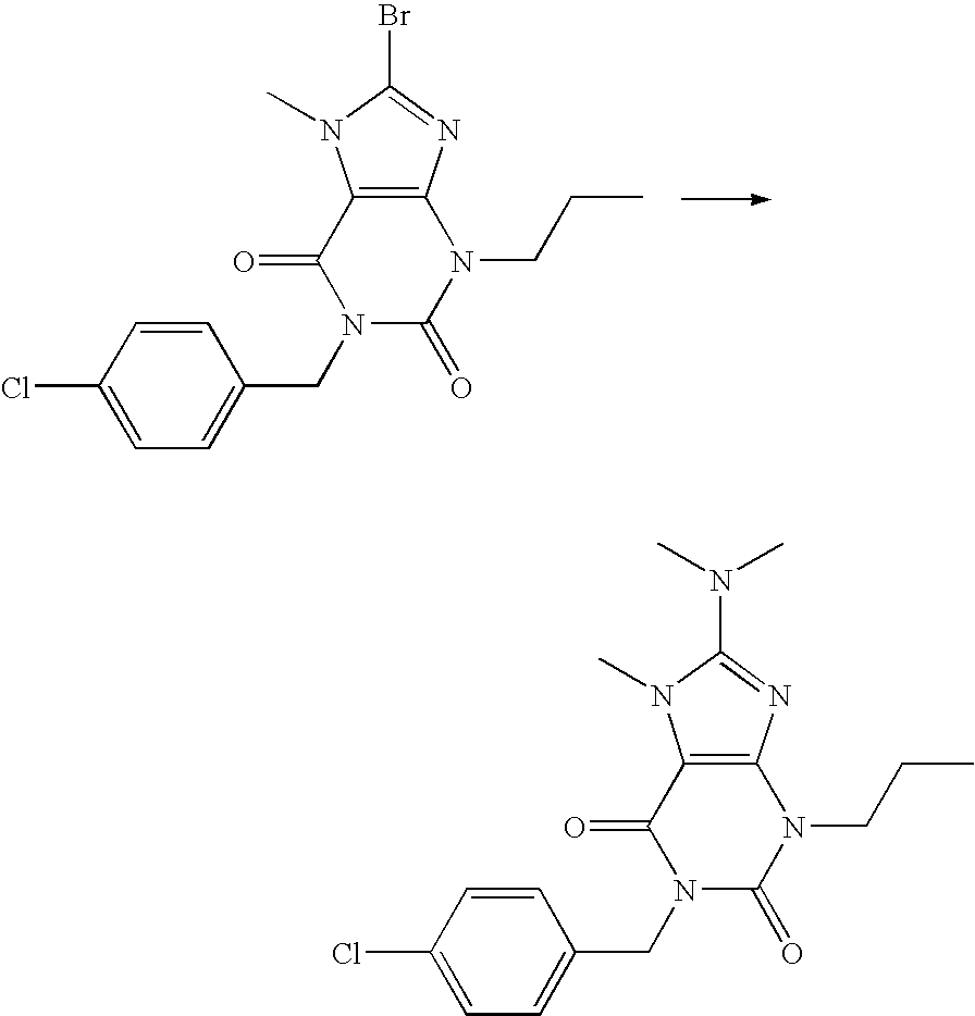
C12=C(N=C(Br)N1C)N(CCC)C(=O)N(CC1=CC=C(Cl)C=C1)C2=O.C12=C(N=C(N(C)C)N1C)N(CCC)C(=O)N(CC1=CC=C(Cl)C=C1)C2=O
